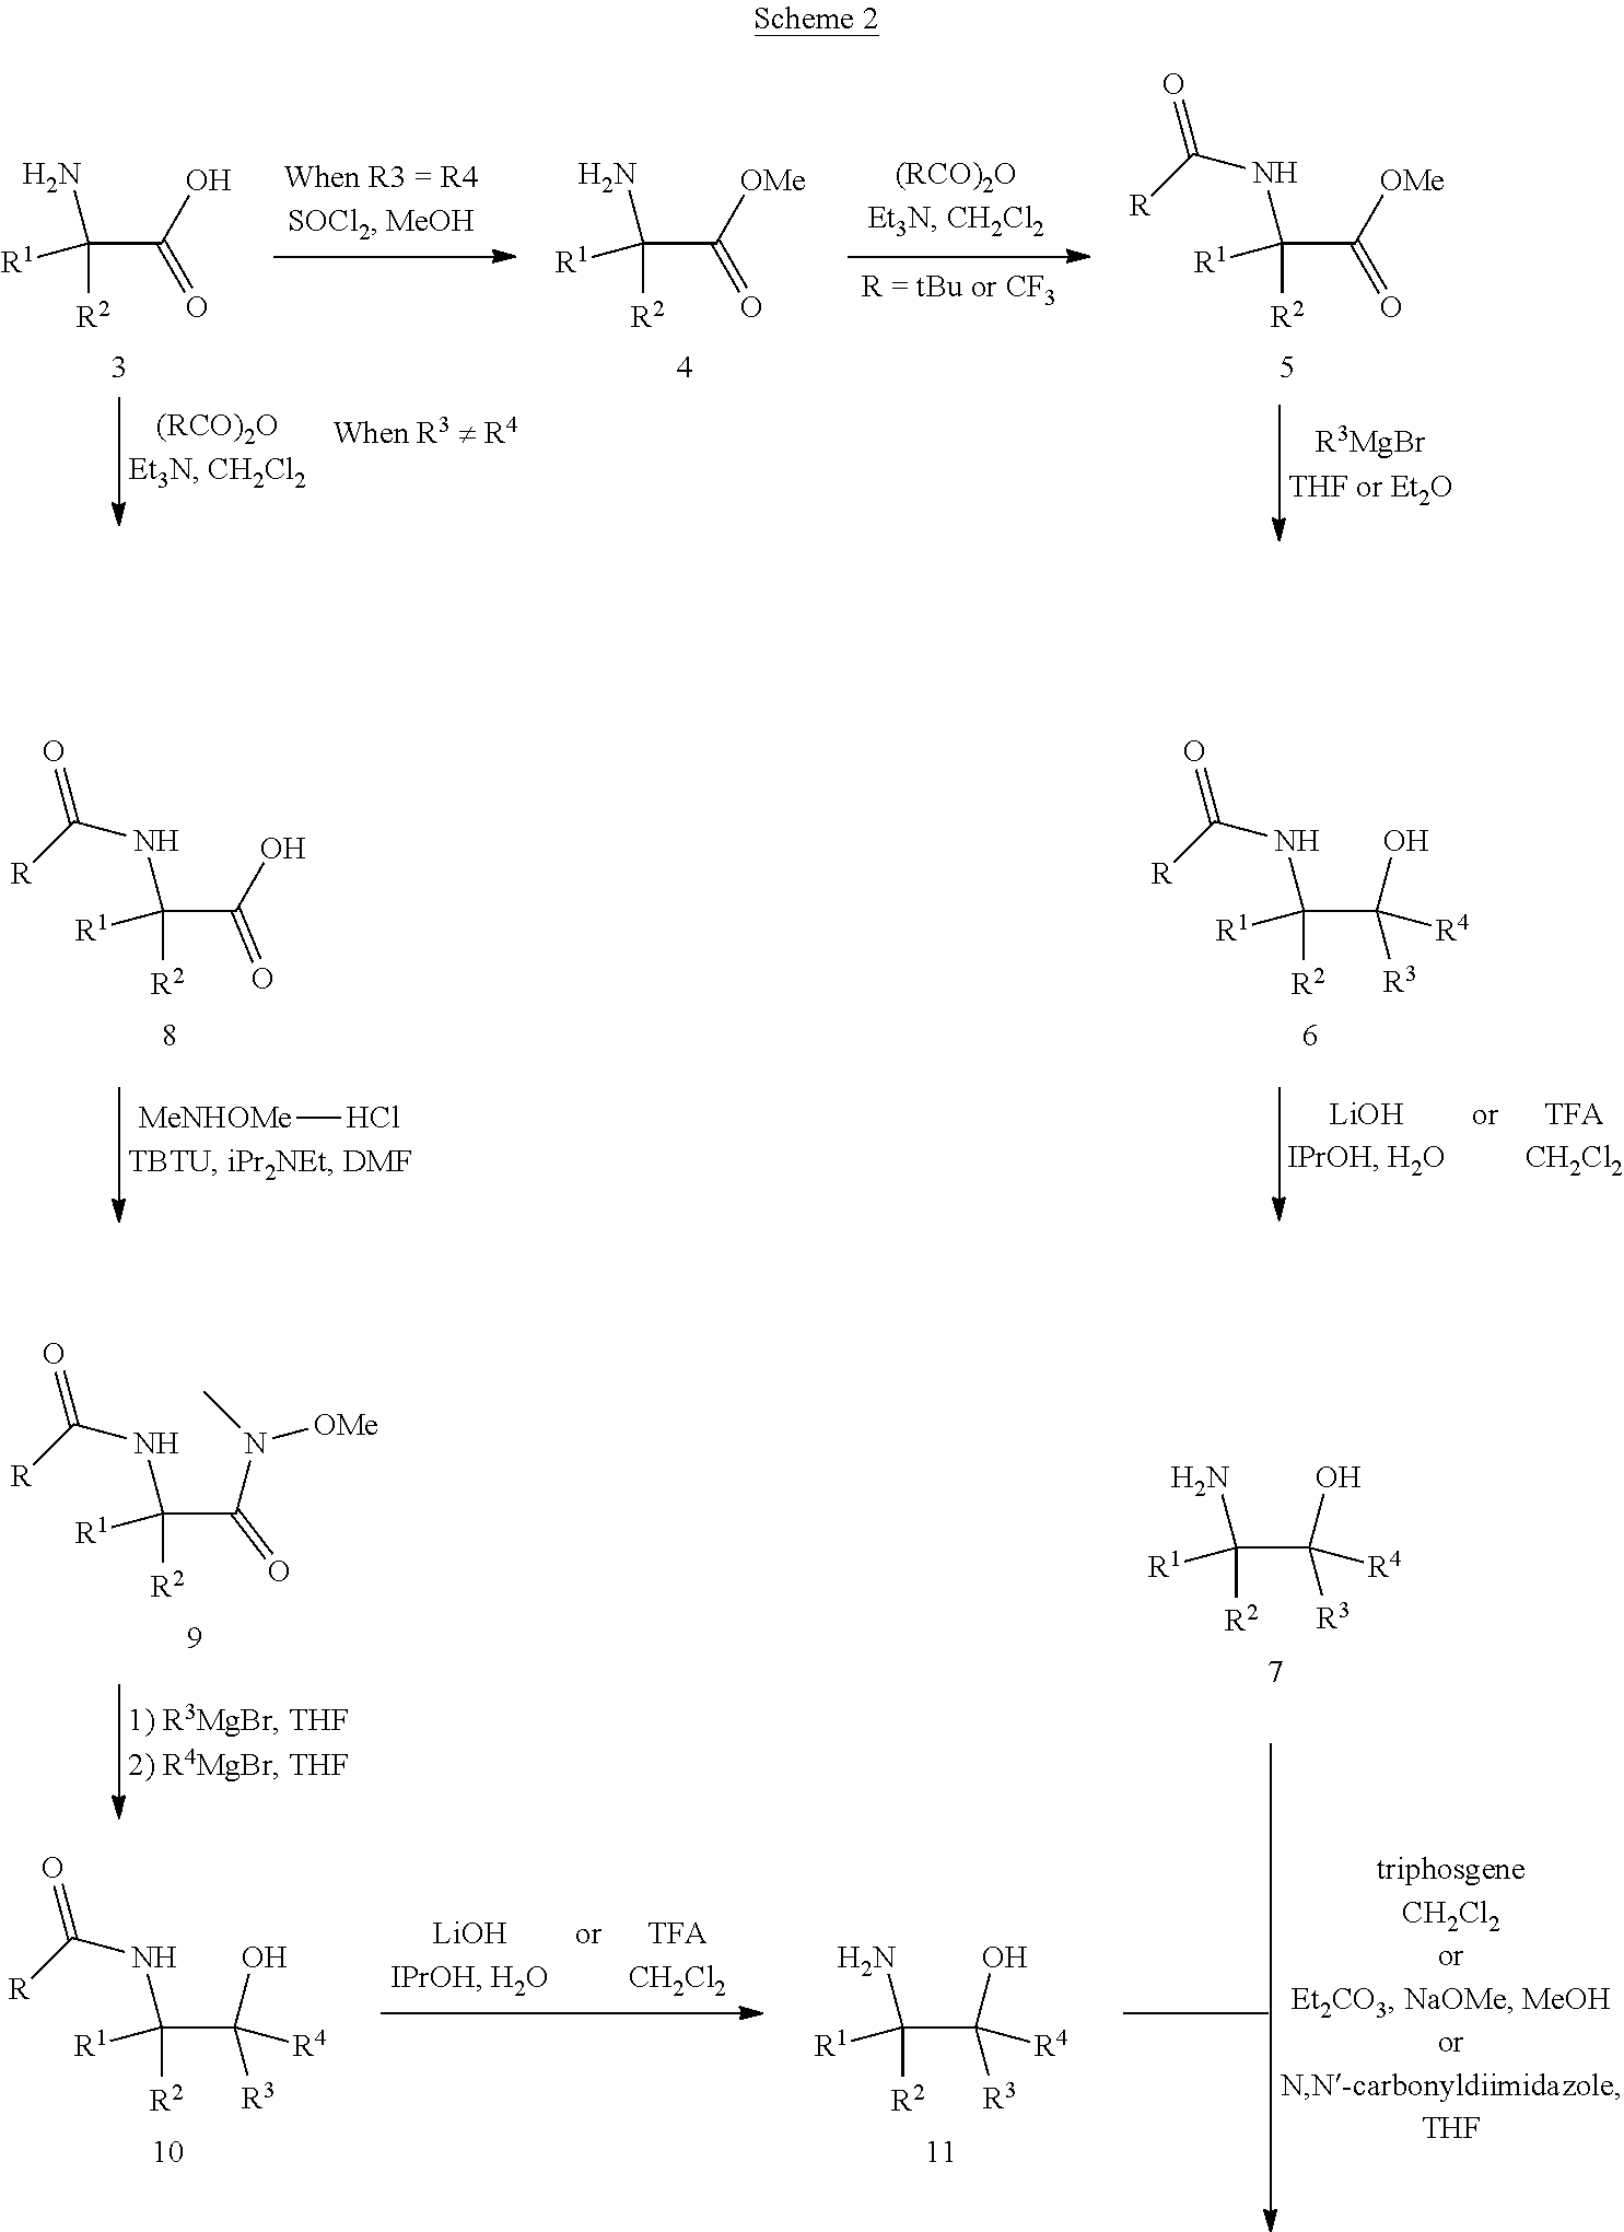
C(C([OMe])=O)([R1])(NC(=O)[R])[R2].C(C([OMe])=O)([R1])(N)[R2].C(C(O)=O)([R1])(N)[R2].C(C(O)([R4])[R3])([R1])(N)[R2].C(C(O)([R4])[R3])([R1])(NC(=O)[R])[R2].C(C(O)([R4])[R3])([R1])(N)[R2].C(C(N(C)[OMe])=O)([R1])(NC(=O)[R])[R2].C(C(O)([R4])[R3])([R1])(NC(=O)[R])[R2].C(C(O)=O)([R1])(NC(=O)[R])[R2].[MeNHOMe]Cl
